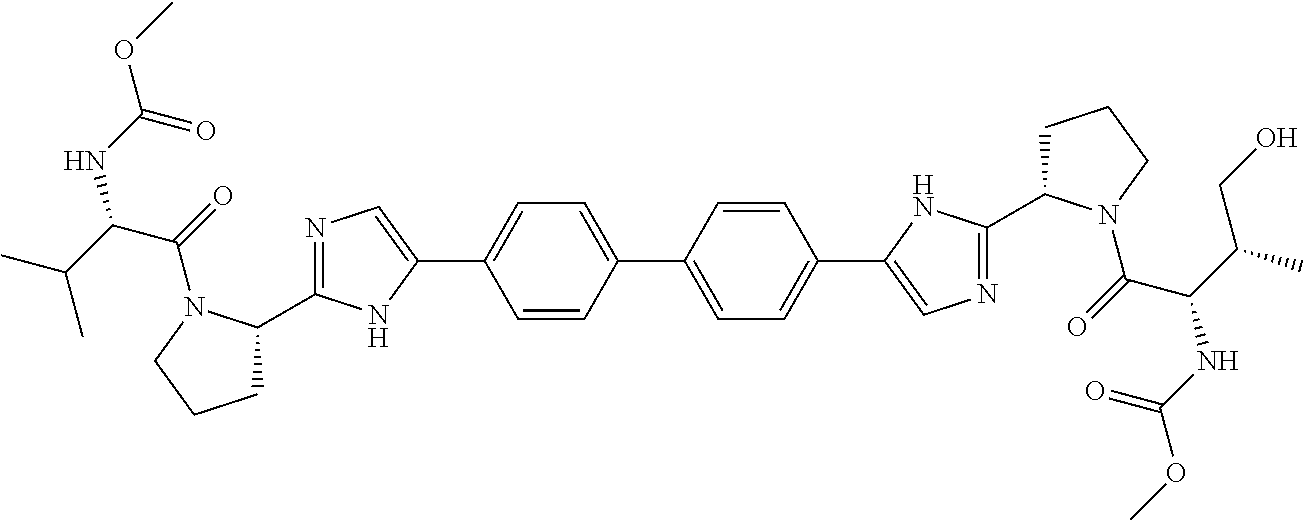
C1=CC(C2=CC=C(C3=CN=C(C4CCCN4C(C(NC(=O)OC)C(CO)C)=O)N3)C=C2)=CC=C1C1=CN=C(C2CCCN2C(=O)C(C(C)C)NC(=O)OC)N1
